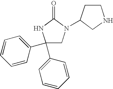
C1(C2=CC=CC=C2)(C2=CC=CC=C2)CN(C2CNCC2)C(=O)N1
